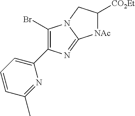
C1(Br)=C(C2=CC=CC(C)=N2)N=C2N1CC([CO2Et])[NAc]2
